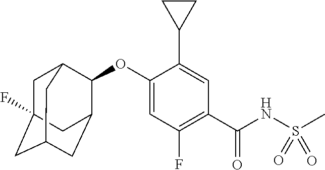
O(C1=CC(F)=C(C(NS(=O)(=O)C)=O)C=C1C1CC1)C1C2CC3CC(F)(CC1C3)C2
